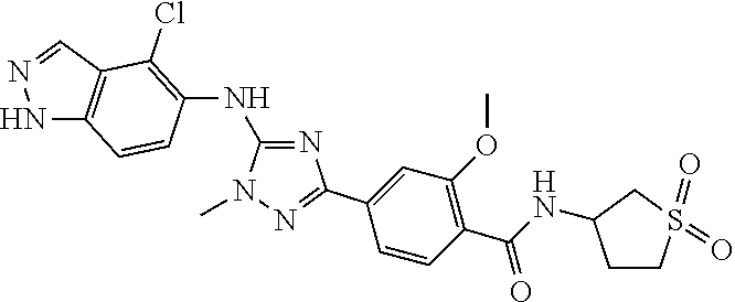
C1(NC2=C(Cl)C3=C(NN=C3)C=C2)=NC(C2=CC(OC)=C(C(=O)NC3CCS(=O)(=O)C3)C=C2)=NN1C
